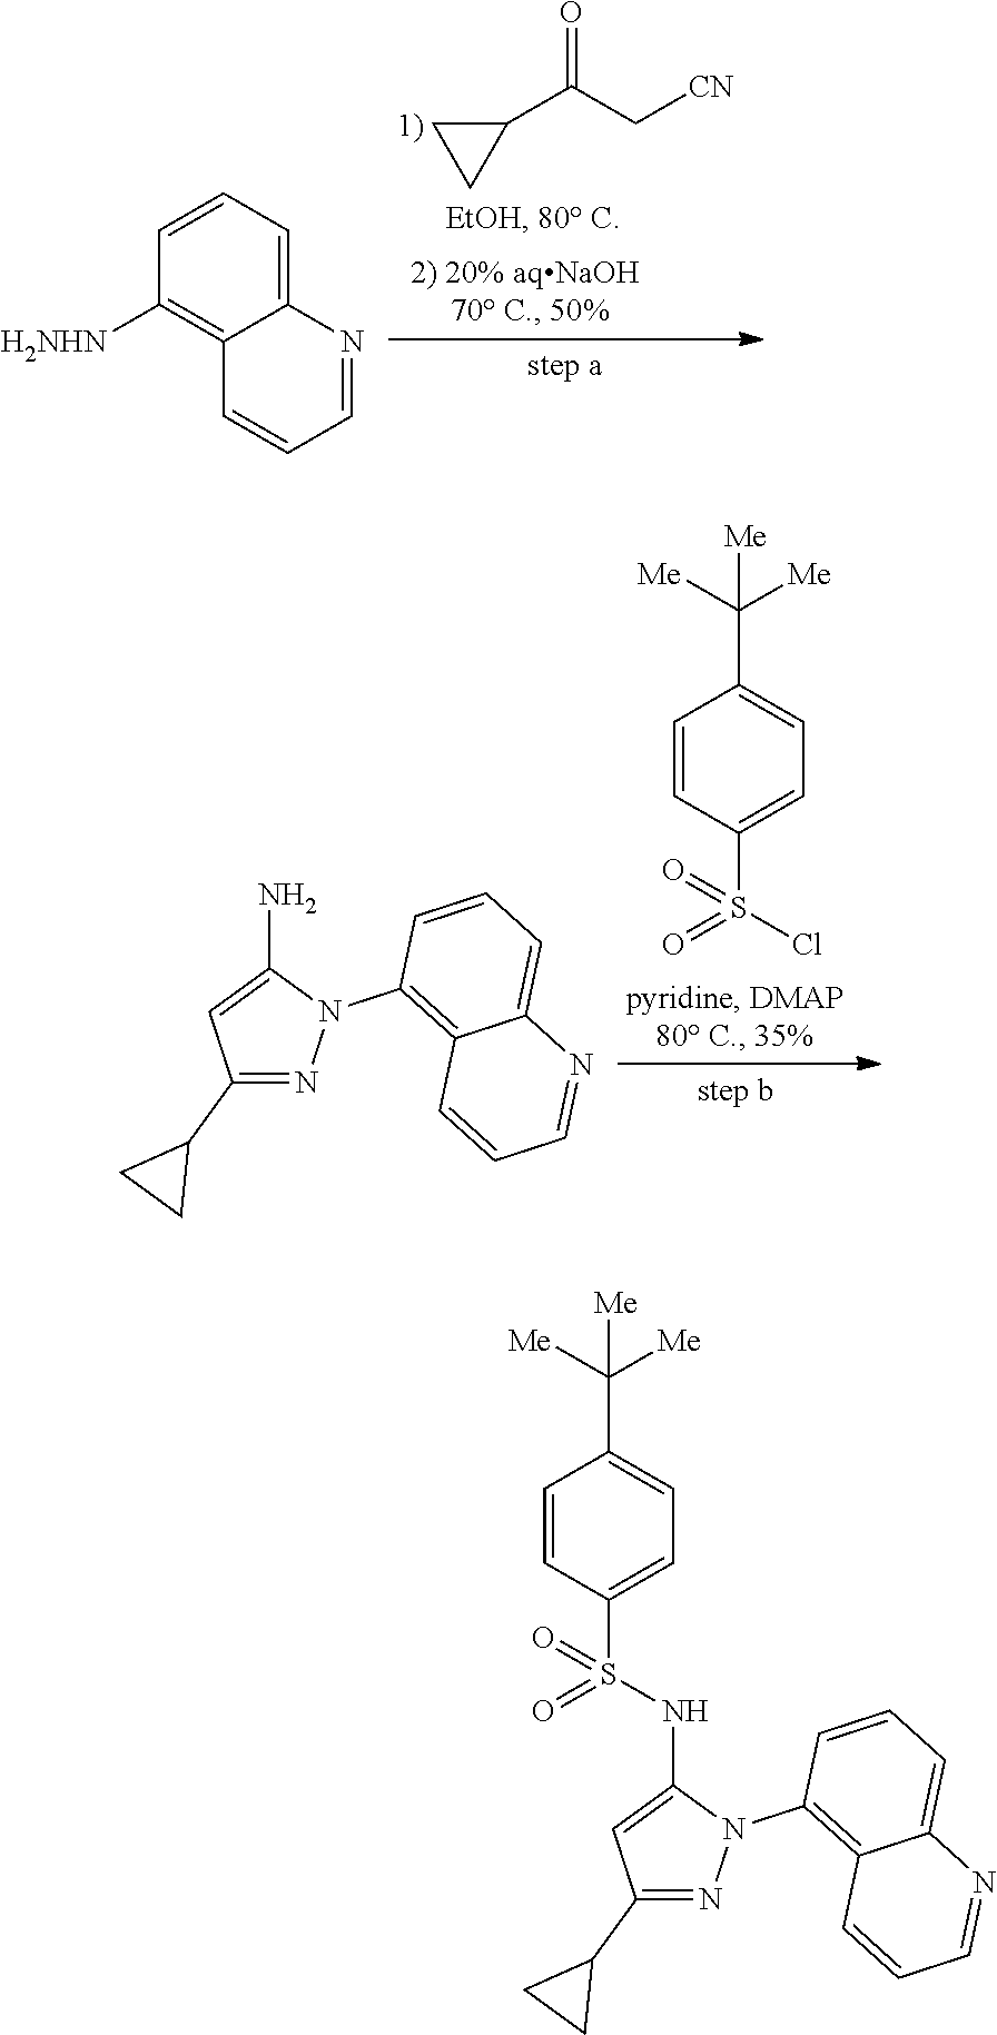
C1=CC(S(Cl)(=O)=O)=CC=C1C([Me])([Me])[Me].C1(C2CC2)=NN(C2=C3C(=CC=C2)N=CC=C3)C(N)=C1.C1=CC=C2C(=C1[H2NHN])C=CC=N2.C1(C(C[CN])=O)CC1.C1(C2CC2)=NN(C2=C3C(=CC=C2)N=CC=C3)C(NS(C2=CC=C(C([Me])([Me])[Me])C=C2)(=O)=O)=C1
